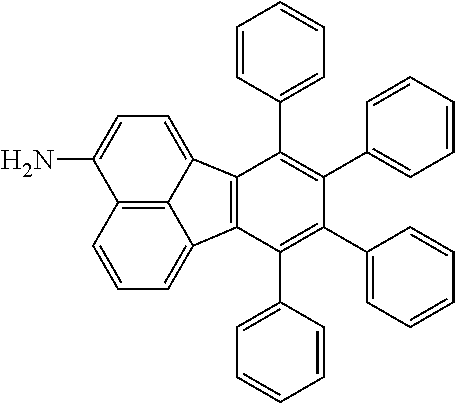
C12=C3C(=CC=C1N)C1=C(C3=CC=C2)C(C2=CC=CC=C2)=C(C2=CC=CC=C2)C(C2=CC=CC=C2)=C1C1=CC=CC=C1
